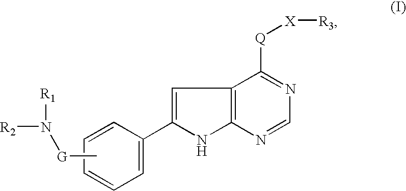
N([G]C)([R1])[R2].C1=C(C2=CC3=C(N2)N=CN=C3[Q][X][R3])C=CC=C1
